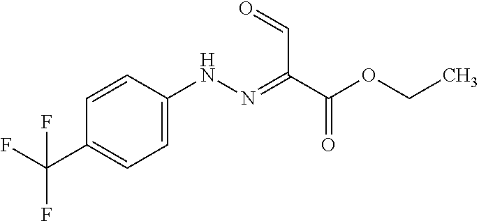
C1=CC(NN=C(C(OCC)=O)C=O)=CC=C1C(F)(F)F
